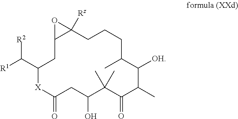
C12([Rz])C(CC(C([R1])[R2])[X]C(=O)CC(O)C(C)(C)C(=O)C(C)C([OH])C(C)CCC1)O2
